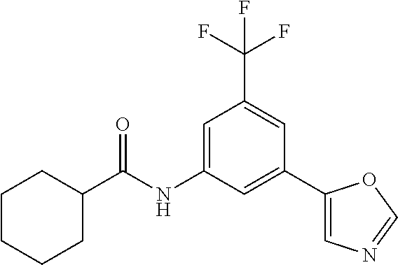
C1=C(NC(C2CCCCC2)=O)C=C(C2=CN=CO2)C=C1C(F)(F)F
